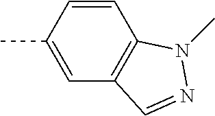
C1=CC(C)=CC2=C1N(C)N=C2
